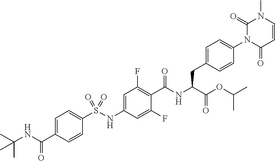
C1=CC(=O)N(C2=CC=C(CC(C(=O)OC(C)C)NC(=O)C3=C(F)C=C(NS(C4=CC=C(C(=O)NC(C)(C)C)C=C4)(=O)=O)C=C3F)C=C2)C(=O)N1C
